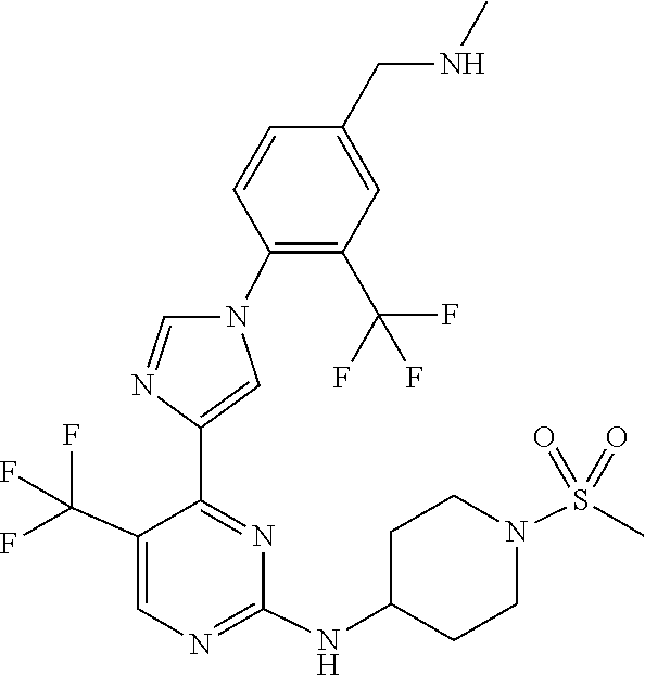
C1(NC2CCN(S(=O)(=O)C)CC2)=NC=C(C(F)(F)F)C(C2=CN(C3=C(C(F)(F)F)C=C(CNC)C=C3)C=N2)=N1
